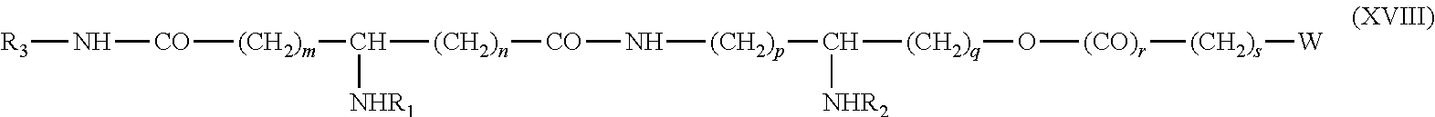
[CO]([(CH2)m]C([(CH2)n][CO]N[(CH2)p]C([(CH2)q]O[(CO)r][(CH2)s][W])[NHR2])[NHR1])N[R3]
